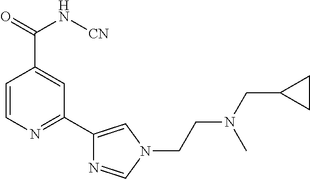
C1=CN=C(C2=CN(CCN(CC3CC3)C)C=N2)C=C1C(=O)N[CN]
